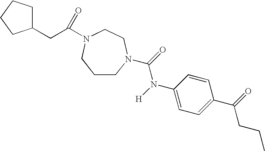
C1CN(C(=O)N([H])C2=CC=C(C(=O)CCC)C=C2)CCN(C(CC2CCCC2)=O)C1
